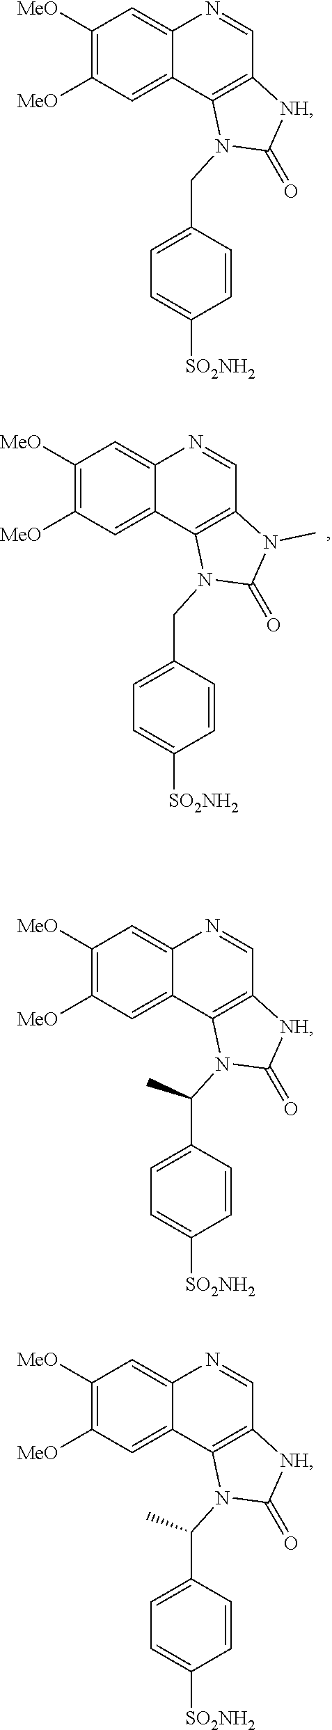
C1([MeO])=C([MeO])C=C2C(=C1)N=CC1=C2N(CC2=CC=C([SO2NH2])C=C2)C(=O)N1C.C1([MeO])=C([MeO])C=C2C(=C1)N=CC1=C2N(C(C2=CC=C([SO2NH2])C=C2)C)C(=O)[NH]1.C1([MeO])=C([MeO])C=C2C(=C1)N=CC1=C2N(CC2=CC=C([SO2NH2])C=C2)C(=O)[NH]1.C1([MeO])=C([MeO])C=C2C(=C1)N=CC1=C2N(C(C2=CC=C([SO2NH2])C=C2)C)C(=O)[NH]1
